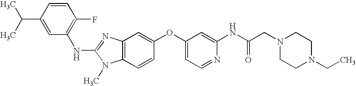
C1=CC(C(C)C)=CC(NC2=NC3=C(N2C)C=CC(OC2=CC=NC(NC(CN4CCN(CC)CC4)=O)=C2)=C3)=C1F
